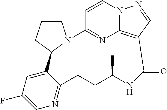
C1CN2C(C1)C1=CC(F)=CN=C1CCC(C)NC(=O)C1=C3N=C2C=CN3N=C1
